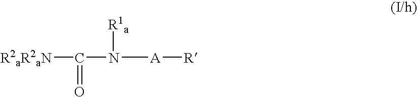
[R2aR2aN]C(N([A][R])[R1a])=O
